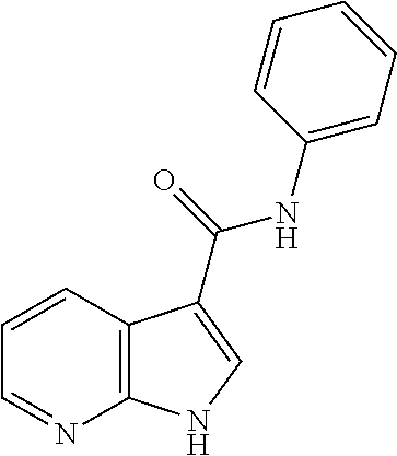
C12=C(C=CC=N1)C(C(=O)NC1=CC=CC=C1)=CN2
